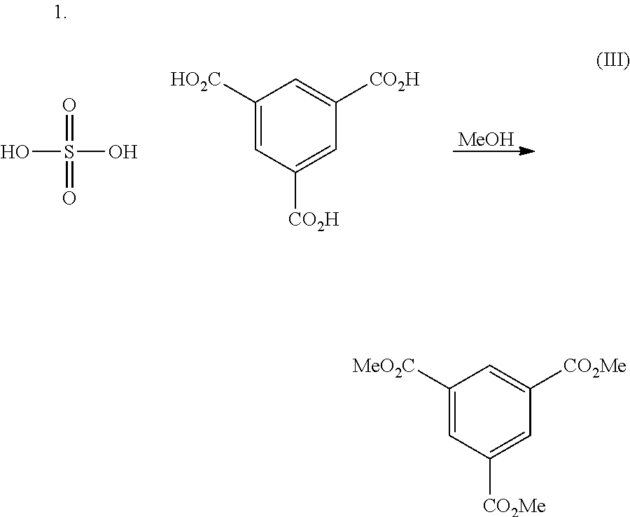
[MeOH].OS(O)(=O)=O.C1([HO2C])=CC([CO2H])=CC([CO2H])=C1.C1([MeO2C])=CC([CO2Me])=CC([CO2Me])=C1
